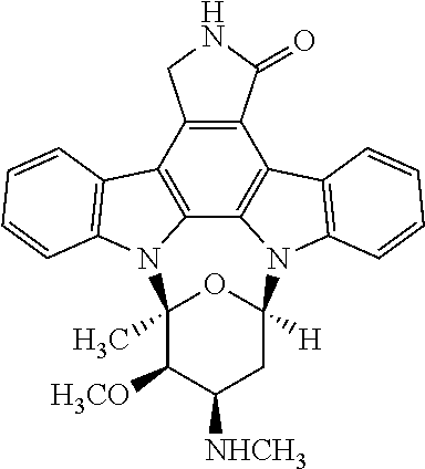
C12=C(C(=O)NC1)C1=C3C4=C2C2=C(N4C4(C)C([H3CO])C([NHCH3])CC([H])(N3C3=C1C=CC=C3)O4)C=CC=C2
